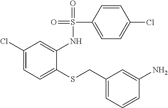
C1(Cl)=CC=C(SCC2=CC=CC(N)=C2)C(NS(C2=CC=C(Cl)C=C2)(=O)=O)=C1
